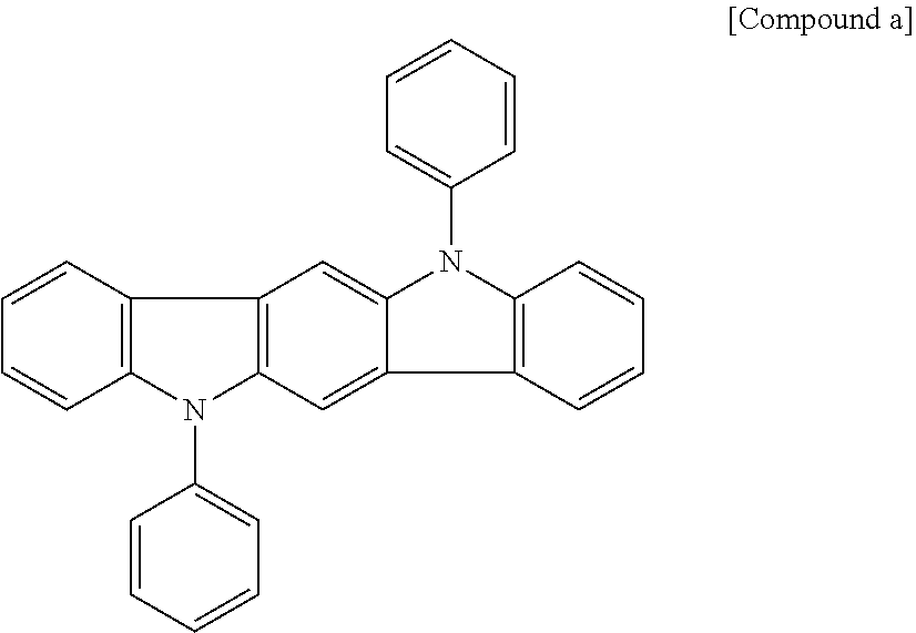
C12=C(C=CC=C1)C1=C(N2C2=CC=CC=C2)C=C2C(=C1)N(C1=CC=CC=C1)C1=C2C=CC=C1
